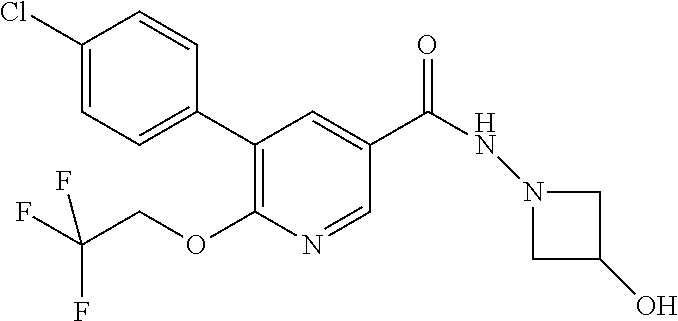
C1C(O)CN1NC(C1=CC(C2=CC=C(Cl)C=C2)=C(OCC(F)(F)F)N=C1)=O
